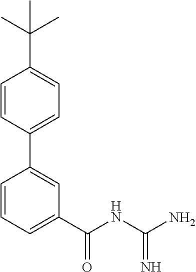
C1=CC(C2=CC(C(NC(N)=N)=O)=CC=C2)=CC=C1C(C)(C)C
